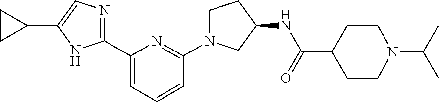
C1(C2=NC=C(C3CC3)N2)=CC=CC(N2CCC(NC(C3CCN(C(C)C)CC3)=O)C2)=N1
